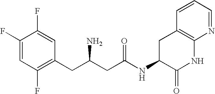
C1(F)=CC(F)=C(CC(CC(NC2C(=O)NC3=C(C2)C=CC=N3)=O)N)C=C1F
